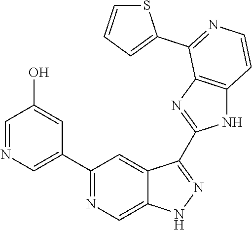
C1(C2=NC=C3C(=C2)C(C2=NC4=C(N2)C=CN=C4C2=CC=CS2)=NN3)=CN=CC(O)=C1
